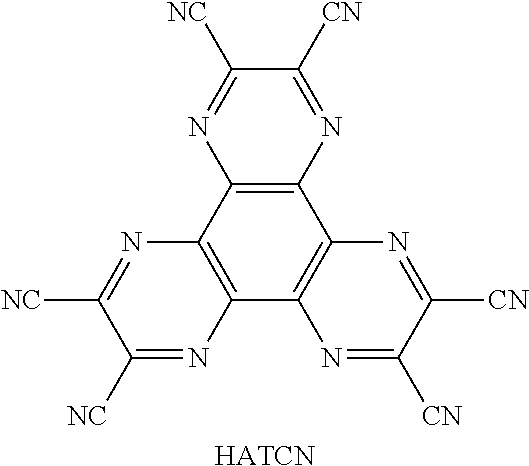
C1([CN])=NC2=C(N=C1[NC])C1=C(C3=C2N=C([CN])C([CN])=N3)N=C([NC])C([NC])=N1.[HATCN]
